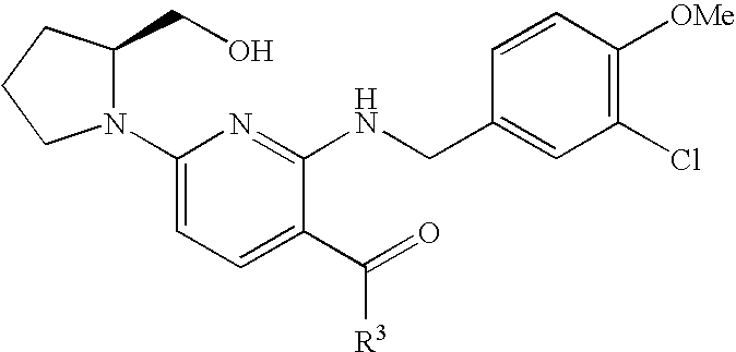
C1(N2C(CO)CCC2)=CC=C(C(=O)[R3])C(NCC2=CC(Cl)=C([OMe])C=C2)=N1
